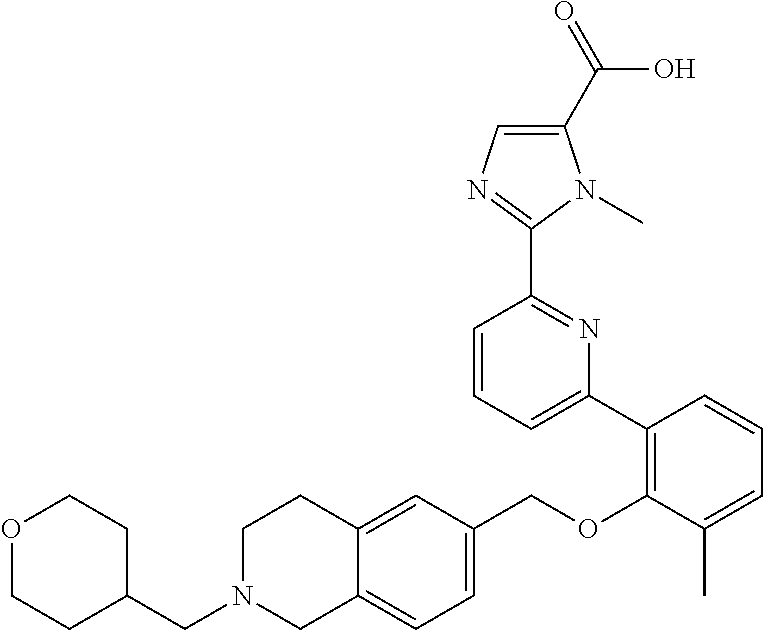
C1N(CC2CCOCC2)CC2=CC=C(COC3=C(C4=CC=CC(C5=NC=C(C(=O)O)N5C)=N4)C=CC=C3C)C=C2C1
